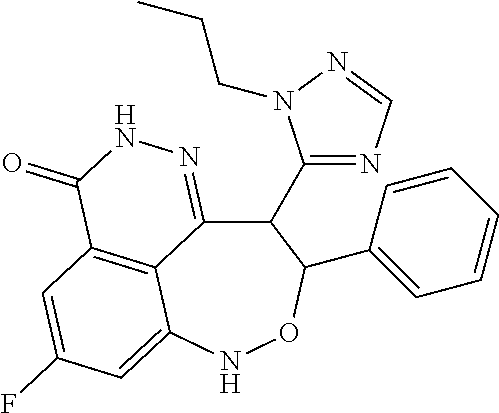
C12=C3C=C(F)C=C1NOC(C1=CC=CC=C1)C(C1=NC=NN1CCC)C2=NNC3=O
